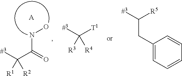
C(C(=O)NO)([#3])([R2])[R1].[A].C([T1])([#3])([R4])[R3].C([R5])([#3])CC1=CC=CC=C1
